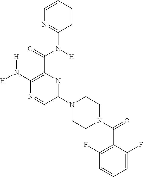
[H]N(C1=C(C(=O)N([H])C2=NC=CC=C2)N=C(N2CCN(C(=O)C3=C(F)C=CC=C3F)CC2)C=N1)[H]
